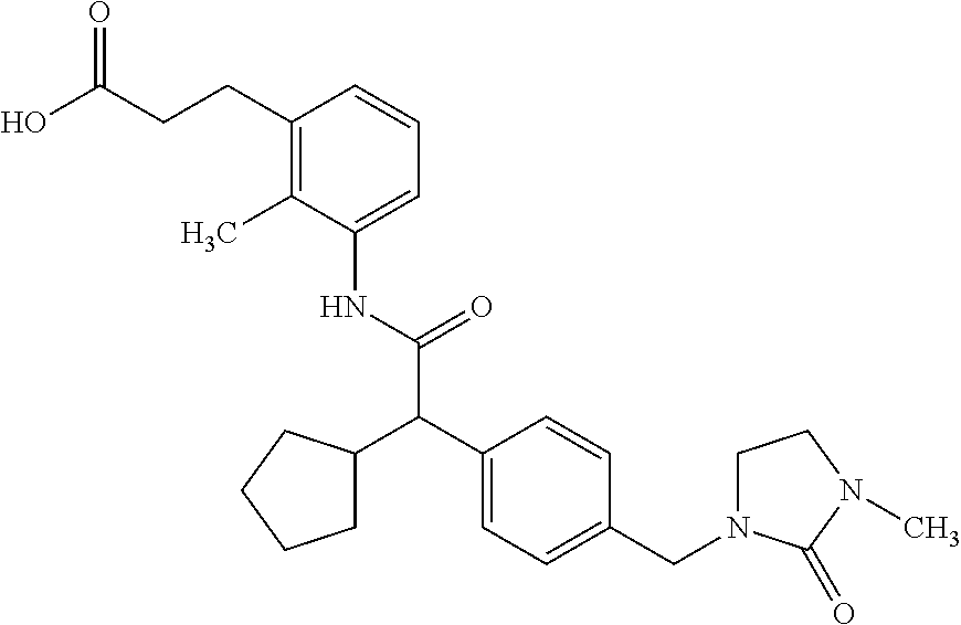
C1(C)=C(CCC(O)=O)C=CC=C1NC(C(C1=CC=C(CN2CCN(C)C2=O)C=C1)C1CCCC1)=O
